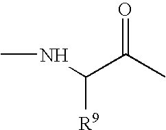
CNC([R9])C(C)=O
